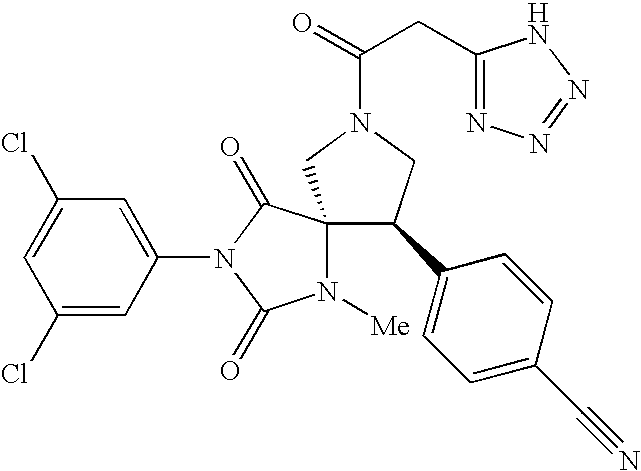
C1(Cl)=CC(Cl)=CC(N2C(=O)N([Me])C3(C2=O)C(C2=CC=C(C#N)C=C2)CN(C(=O)CC2=NN=NN2)C3)=C1
